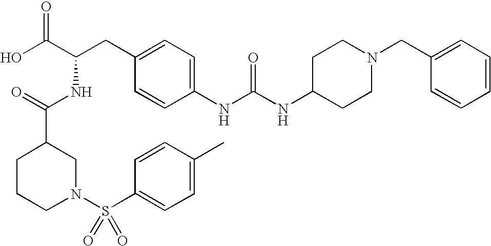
OC(C(CC1=CC=C(NC(NC2CCN(CC3=CC=CC=C3)CC2)=O)C=C1)NC(=O)C1CCCN(S(C2=CC=C(C)C=C2)(=O)=O)C1)=O
